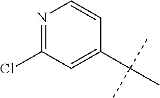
CC(C)(C)C1=CC(Cl)=NC=C1
